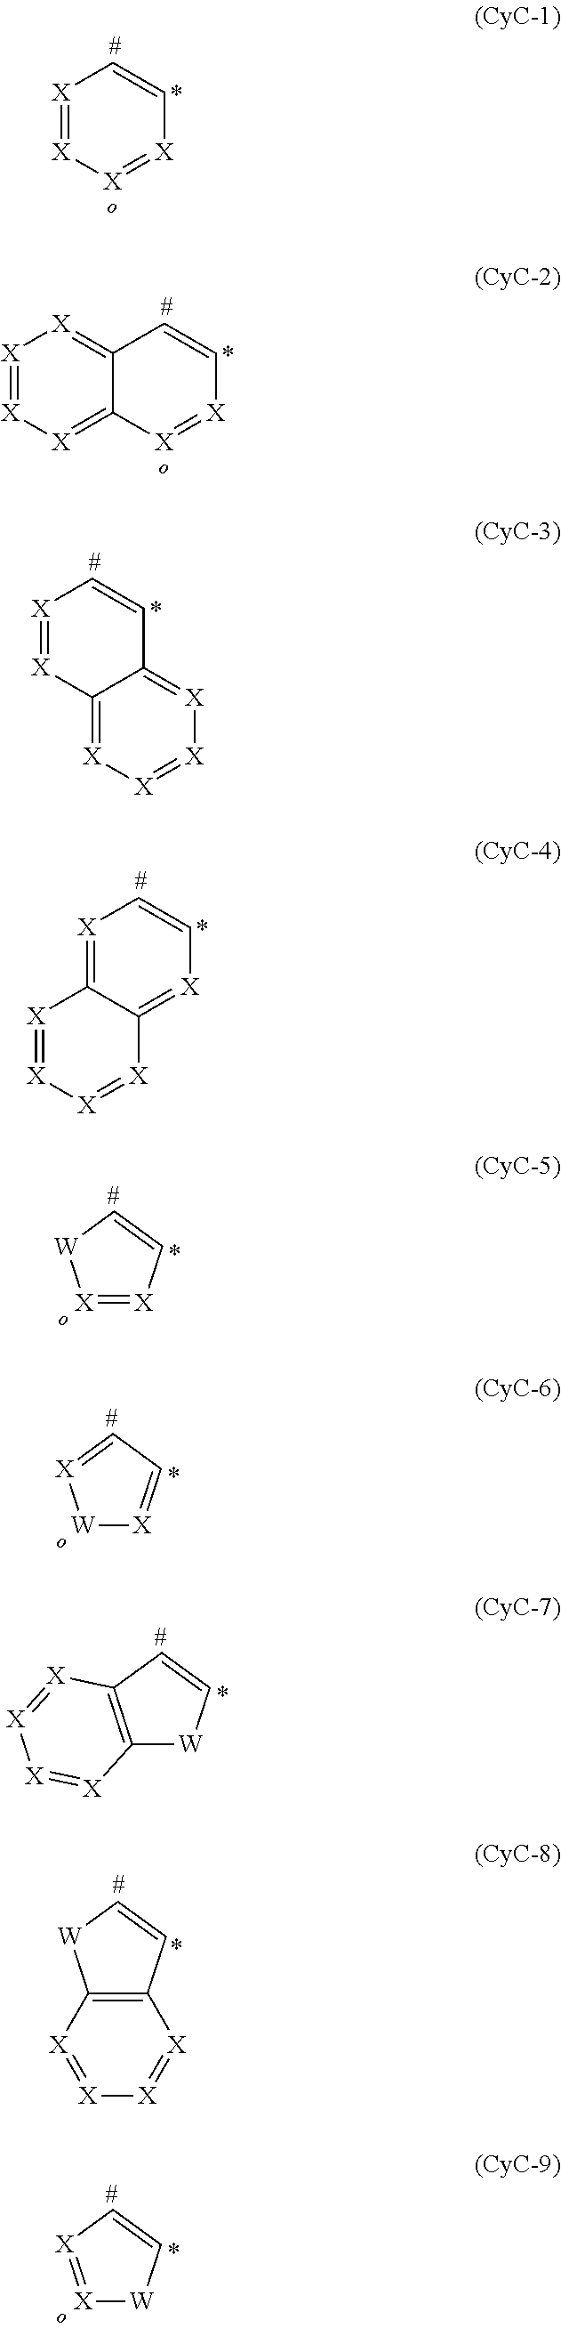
[X]1=[X][X]=[X]C=C1.C12=[X][X]=[X][X]=C1[X]=[X]C=C2.[X]1=[X]C2=[X][X]=[X][X]=C2C=C1.[X]1=C2C(=[X]C=C1)[X]=[X][X]=[X]2.[X]1=[X]C=C[W]1.[W]1[X]=CC=[X]1.C12=C(C=C[W]1)[X]=[X][X]=[X]2.C12=C(C=C[W]1)[X]=[X][X]=[X]2.[X]1=[X]C=C[W]1
